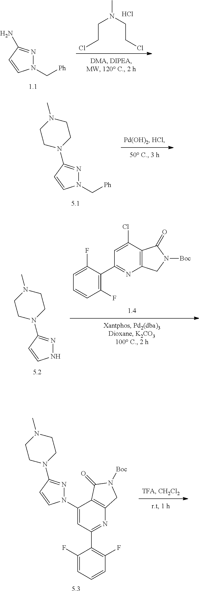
Cl.CN(CCCl)CCCl.N1(C[Ph])N=C(N)C=C1.N1(C[Ph])N=C(N2CCN(C)CC2)C=C1.[5.3].C1(F)=CC=CC(F)=C1C1=NC2=C(C(N3N=C(N4CCN(C)CC4)C=C3)=C1)C(=O)N([Boc])C2.C1=CC(F)=C(C2=NC3=C(C(Cl)=C2)C(=O)N([Boc])C3)C(F)=C1.N1N=C(N2CCN(C)CC2)C=C1
